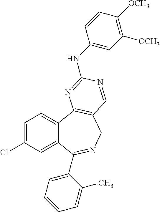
C1=C(Cl)C=C2C(=C1)C1=C(CN=C2C2=CC=CC=C2C)C=NC(NC2=CC([OCH3])=C([OCH3])C=C2)=N1
